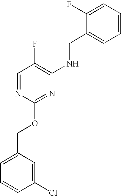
C1(Cl)=CC(COC2=NC(NCC3=CC=CC=C3F)=C(F)C=N2)=CC=C1
